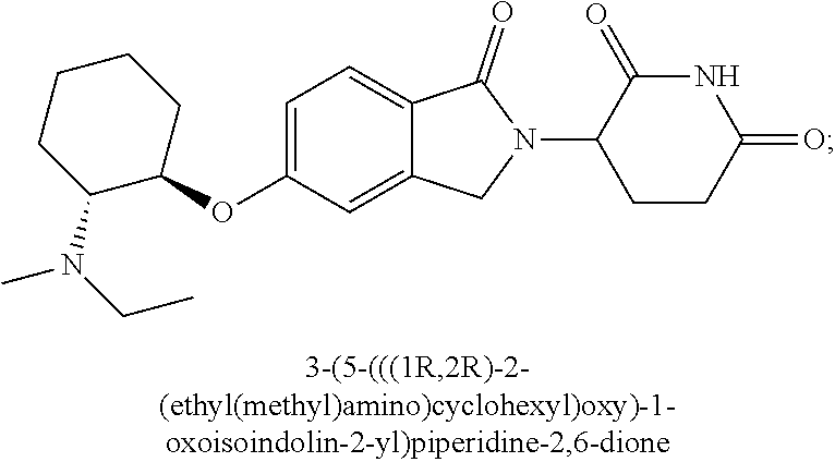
C1=C(OC2CCCCC2N(C)CC)C=C2C(=C1)C(=O)N(C1CCC(=O)NC1=O)C2
